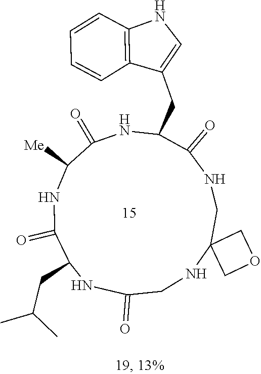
N1C(=O)C([Me])NC(=O)C(CC(C)C)NC(=O)CNC2(CNC(=O)C1CC1=CNC3=C1C=CC=C3)COC2
